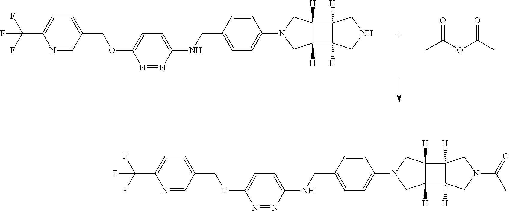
C1=C(COC2=CC=C(NCC3=CC=C(N4CC5([H])C([H])(C4)C4([H])C5([H])CNC4)C=C3)N=N2)C=NC(C(F)(F)F)=C1.CC(OC(C)=O)=O.C1=C(COC2=CC=C(NCC3=CC=C(N4CC5([H])C([H])(C4)C4([H])C5([H])CN(C(C)=O)C4)C=C3)N=N2)C=NC(C(F)(F)F)=C1
